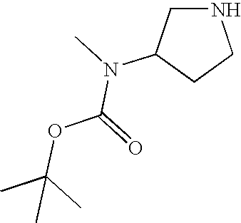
N1CC(N(C)C(=O)OC(C)(C)C)CC1
